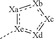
[Xa]1:[Xe](C):[Xd]:[Xc]:[Xb]:1
